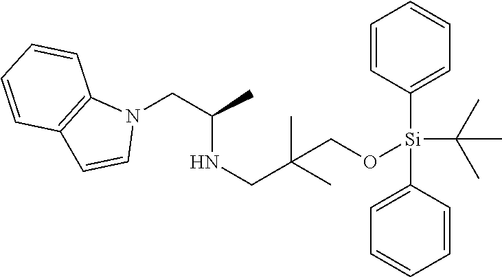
C1=CC([Si](C2=CC=CC=C2)(C(C)(C)C)OCC(C)(C)CNC(CN2C3=C(C=C2)C=CC=C3)C)=CC=C1
